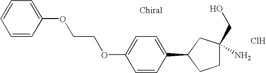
Cl.C1=CC(C2CCC(N)(CO)C2)=CC=C1OCCOC1=CC=CC=C1
